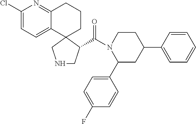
N1(C(=O)C2C3(CCCC4=NC(Cl)=CC=C43)CNC2)C(C2=CC=C(F)C=C2)CC(C2=CC=CC=C2)CC1
